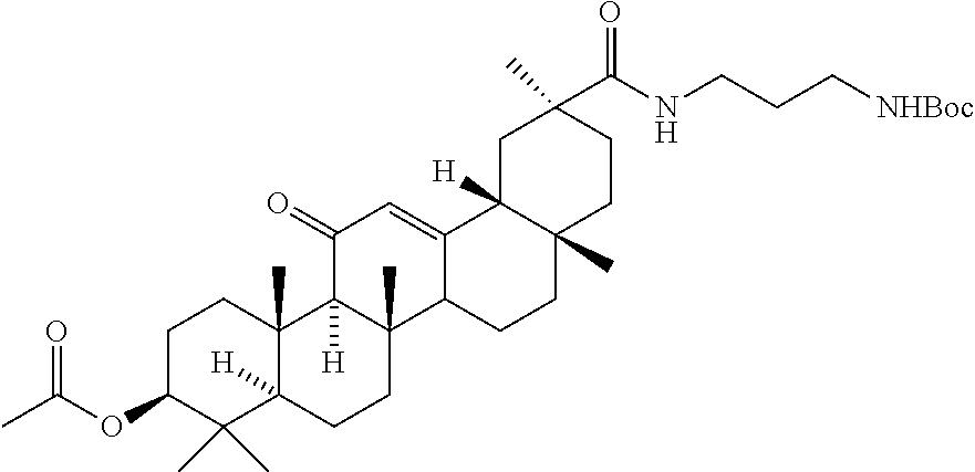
C12=CC(=O)C3([H])C(C)(C1CCC1(C)C2([H])CC(C)(C(NCCC[NHBoc])=O)CC1)CCC1([H])C3(C)CCC(OC(C)=O)C1(C)C
